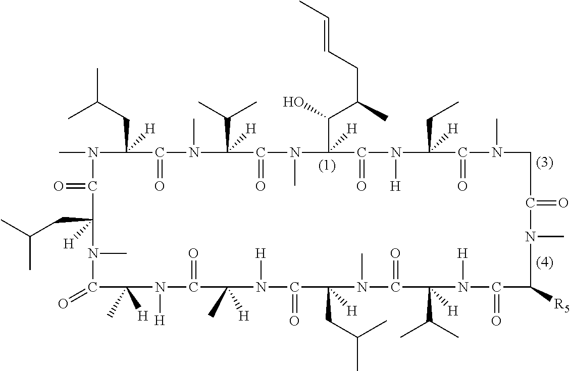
N1(C)C(=O)C(CC(C)C)([H])N(C)C(=O)C([H])(C)N([H])C(=O)C(C)([H])N([H])C(=O)C(CC(C)C)([H])N(C)C(=O)C(C(C)C)([H])N([H])C(=O)C([R5])N(C)C(=O)CN(C)C(=O)C(CC)([H])N([H])C(=O)C(C(O)C(CC=CC)C)([H])N(C)C(=O)C(C(C)C)([H])N(C)C(=O)C1(CC(C)C)[H]
